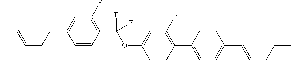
C1=CC(C(OC2=CC(F)=C(C3=CC=C(C=CCCC)C=C3)C=C2)(F)F)=C(F)C=C1CCC=CC
